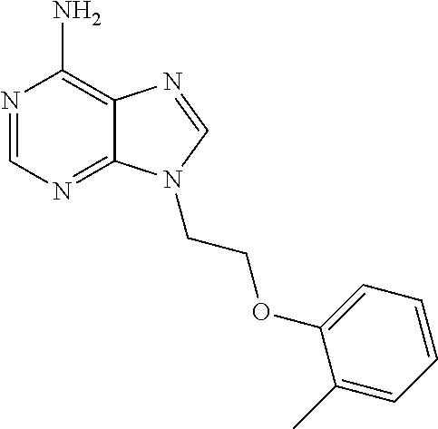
N1=CN=C2C(=C1N)N=CN2CCOC1=CC=CC=C1C
